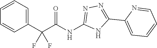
C(C(NC1=NN=C(C2=CC=CC=N2)N1)=O)(C1=CC=CC=C1)(F)F
